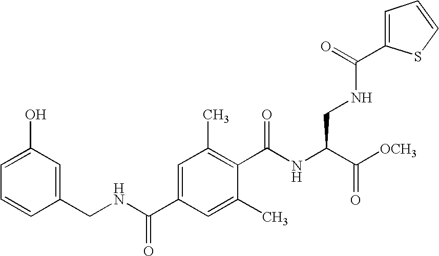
C1=C(O)C=C(CNC(C2=CC(C)=C(C(NC(C([OCH3])=O)CNC(C3=CC=CS3)=O)=O)C(C)=C2)=O)C=C1
